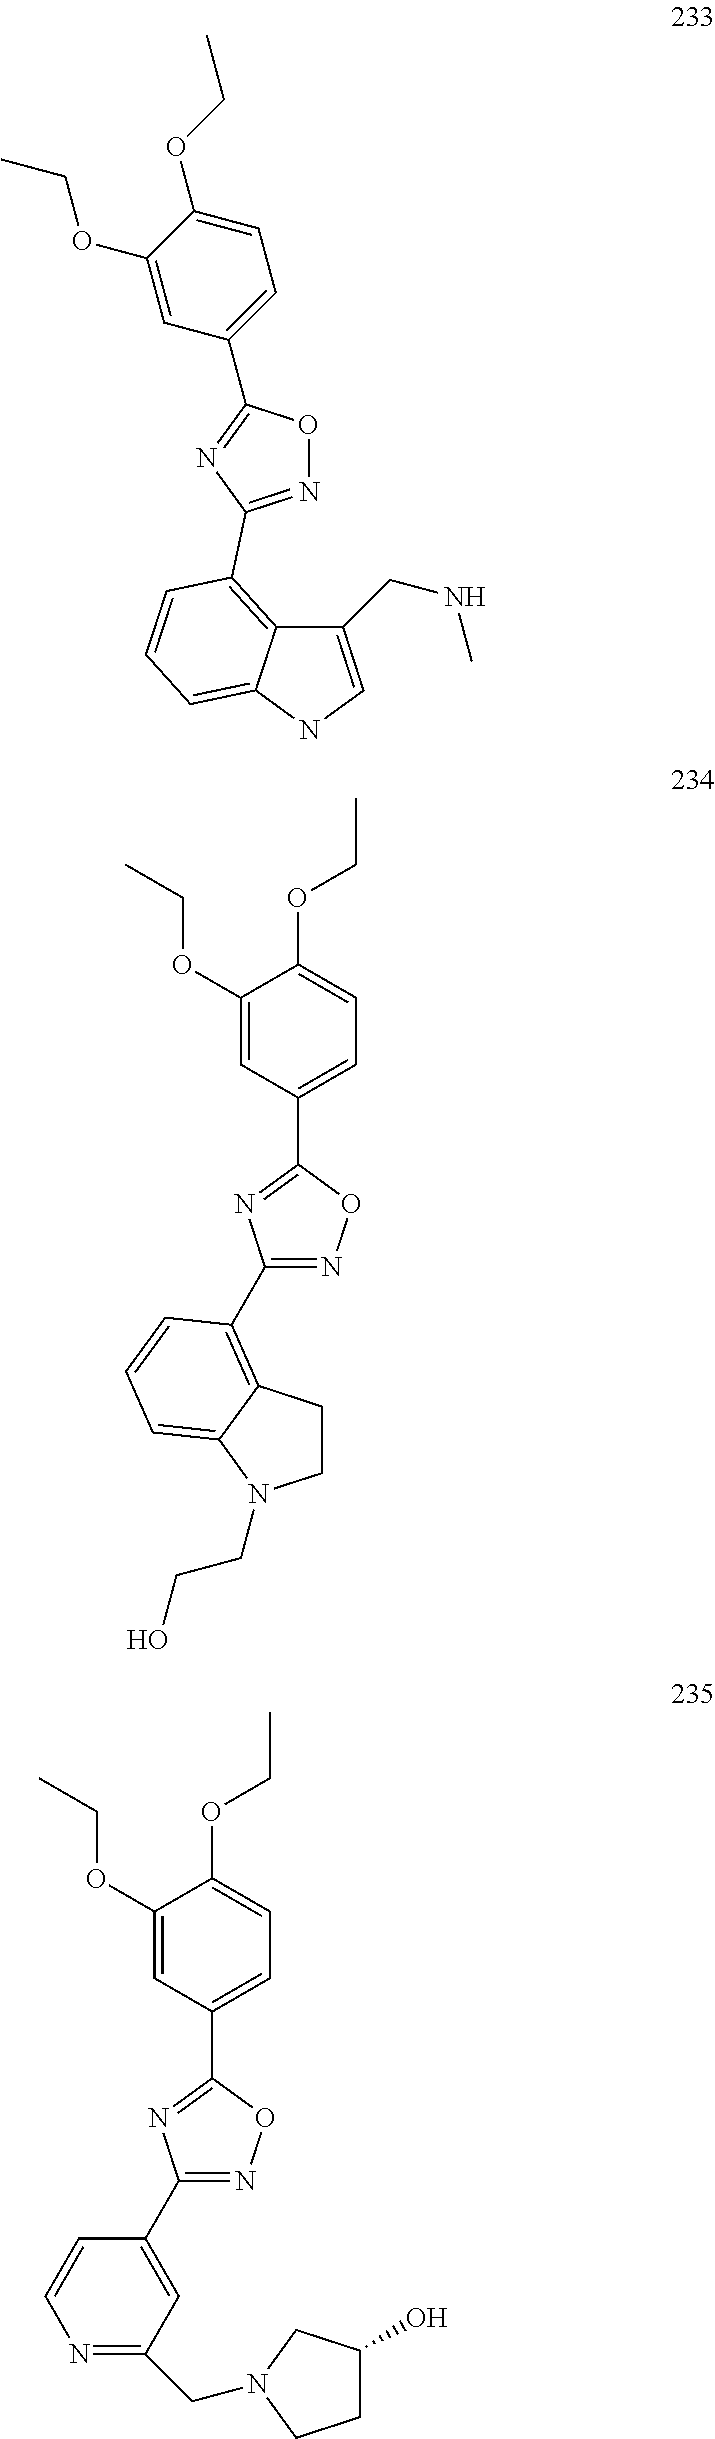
C1=CC=C2C(=C1C1=NOC(C3=CC=C(OCC)C(OCC)=C3)=N1)C(CNC)=CN2.C1(C2=NC(C3=C4C(=CC=C3)N(CCO)CC4)=NO2)=CC=C(OCC)C(OCC)=C1.C1(C2=NC(C3=CC(CN4CCC(O)C4)=NC=C3)=NO2)=CC=C(OCC)C(OCC)=C1
